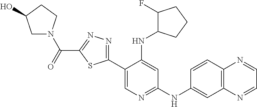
C12=C(N=CC=N1)C=CC(NC1=NC=C(C3=NN=C(C(=O)N4CC(O)CC4)S3)C(NC3C(F)CCC3)=C1)=C2
